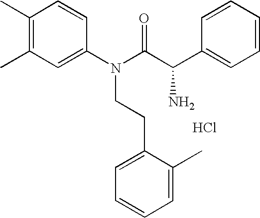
C1(C)=C(C)C=C(N(C(C(C2=CC=CC=C2)N)=O)CCC2=CC=CC=C2C)C=C1.Cl
